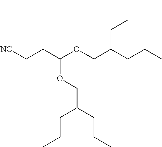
C(CCC)(CCC)COC(CC[NC])OCC(CCC)CCC
